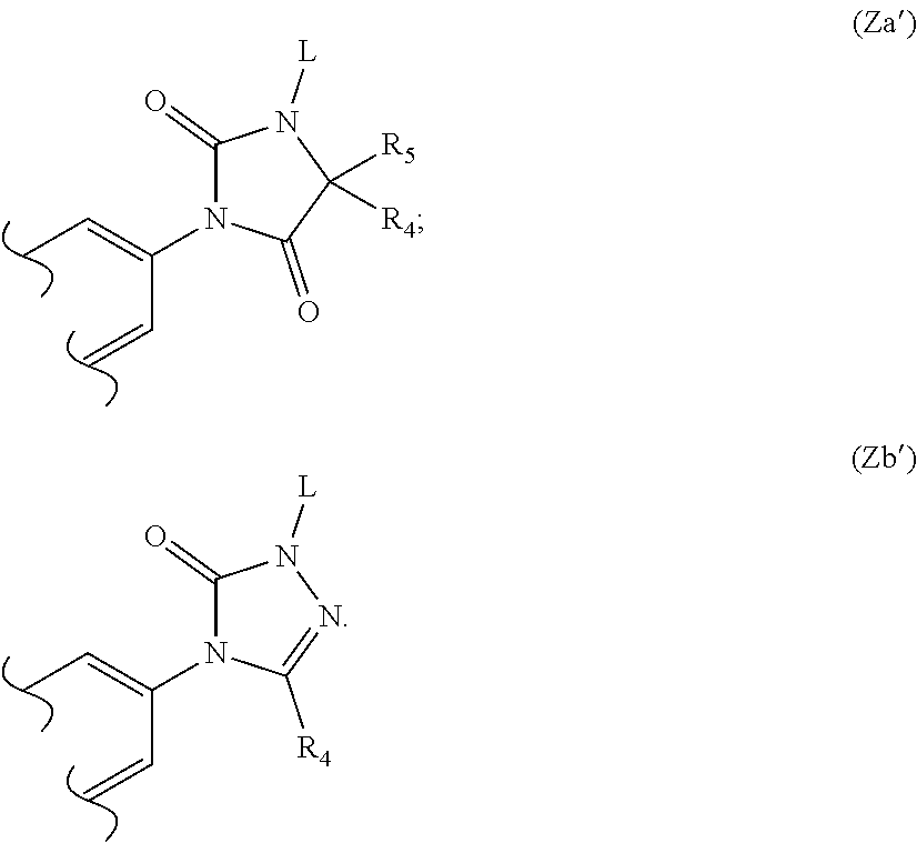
C1(=O)N(C(C=C)=CC)C(=O)C([R5])([R4])N1[L].C1(=O)N(C(C=C)=CC)C([R4])=NN1[L]
